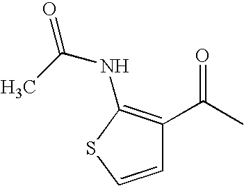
C1=CSC(NC(C)=O)=C1C(C)=O
